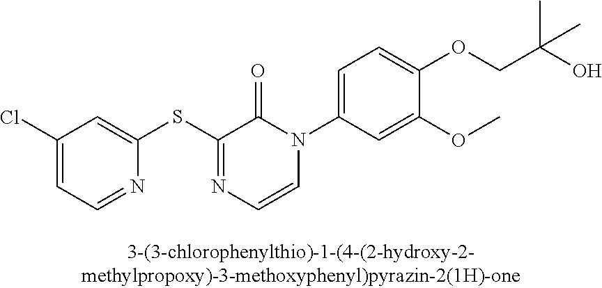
C1(SC2=NC=CN(C3=CC=C(OCC(O)(C)C)C(OC)=C3)C2=O)=CC(Cl)=CC=N1
